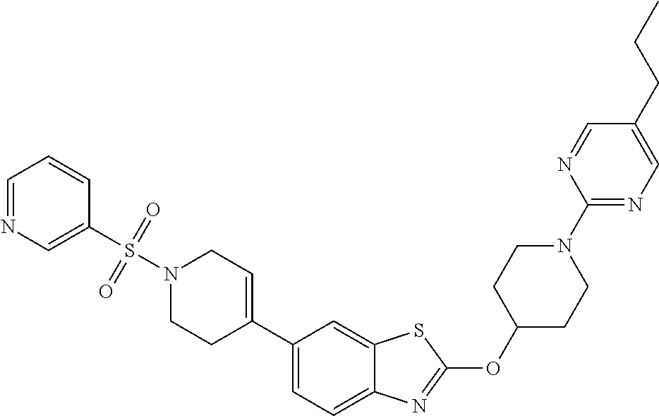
C1C(OC2=NC3=CC=C(C4=CCN(S(=O)(C5=CN=CC=C5)=O)CC4)C=C3S2)CCN(C2=NC=C(CCC)C=N2)C1
